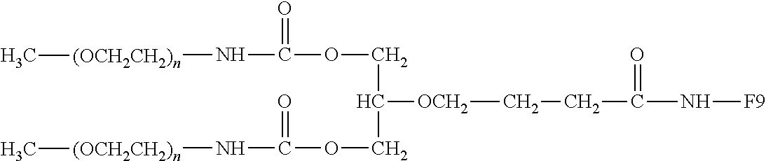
N(C(=O)CC[OCH2]C(COC(N[(OCH2CH2)n]C)=O)COC(N[(OCH2CH2)n]C)=O)[F9]
